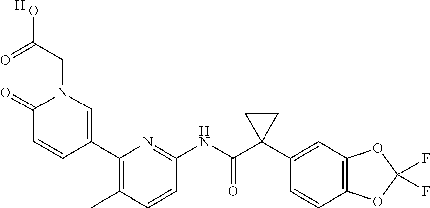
C1(=O)C=CC(C2=C(C)C=CC(NC(C3(C4=CC5=C(C=C4)OC(F)(F)O5)CC3)=O)=N2)=CN1CC(O)=O.[H]
